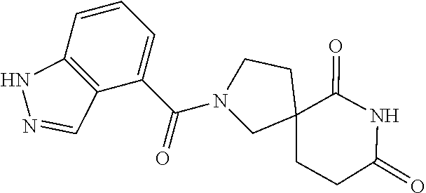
N1(C(C2=CC=CC3=C2C=NN3)=O)CC2(CCC(=O)NC2=O)CC1
